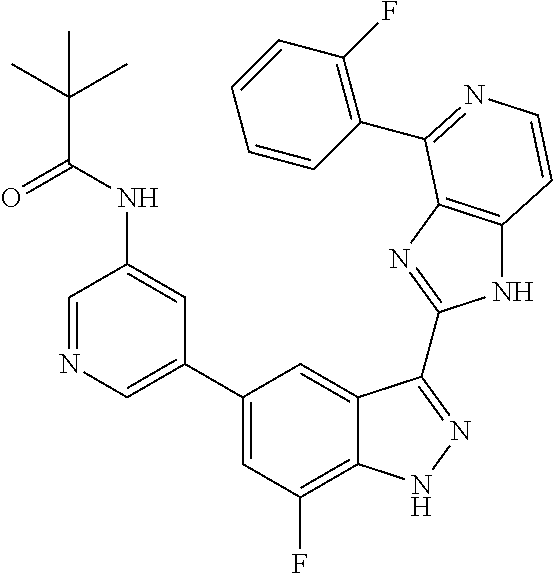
C1(C2=CN=CC(NC(=O)C(C)(C)C)=C2)=CC(F)=C2C(=C1)C(C1=NC3=C(N1)C=CN=C3C1=C(F)C=CC=C1)=NN2
